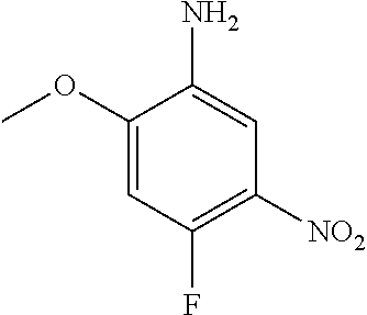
C1(OC)=CC(F)=C([NO2])C=C1N
